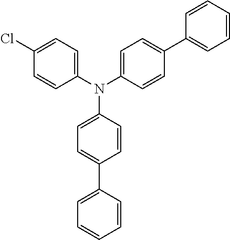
N(C1=CC=C(C2=CC=CC=C2)C=C1)(C1=CC=C(C2=CC=CC=C2)C=C1)C1=CC=C(Cl)C=C1
